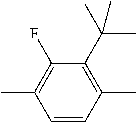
C1(C)=C(F)C(C(C)(C)C)=C(C)C=C1
